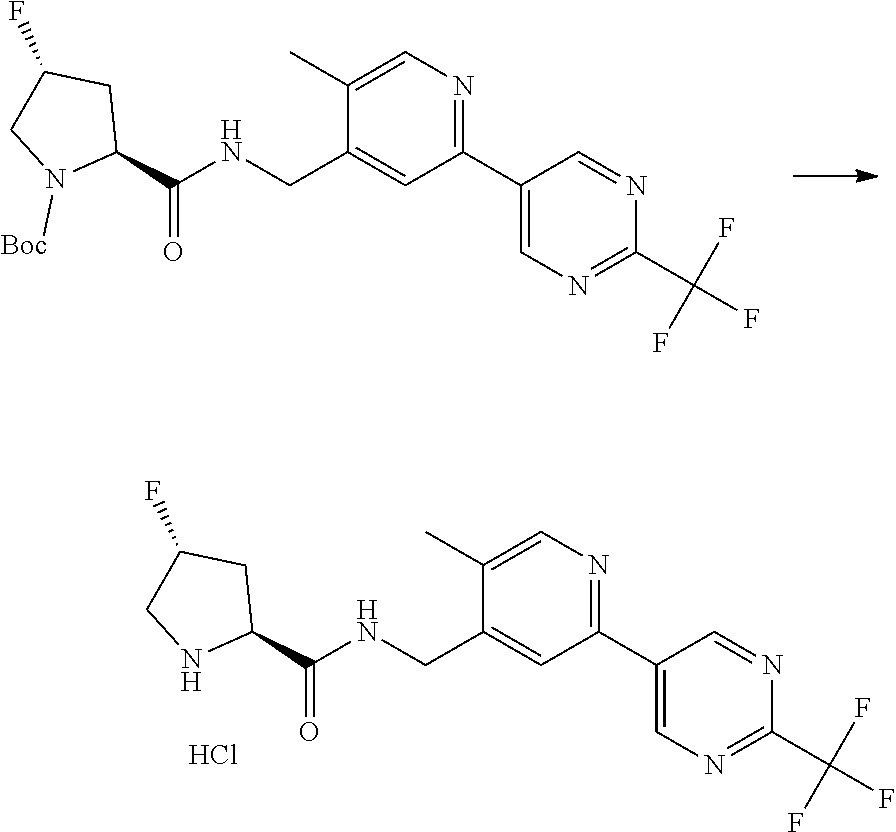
C1(C(NCC2=CC(C3=CN=C(C(F)(F)F)N=C3)=NC=C2C)=O)CC(F)CN1.Cl.C1(C(NCC2=CC(C3=CN=C(C(F)(F)F)N=C3)=NC=C2C)=O)CC(F)CN1[Boc]
